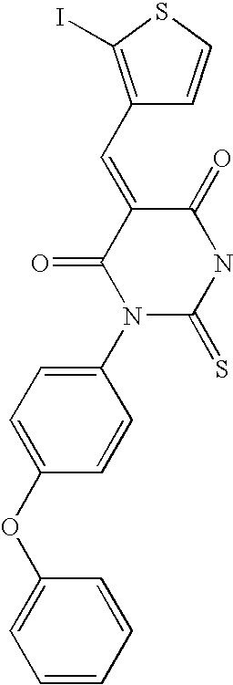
C1(OC2=CC=C(N3C(=S)NC(=O)C(=CC4=C(I)SC=C4)C3=O)C=C2)=CC=CC=C1
